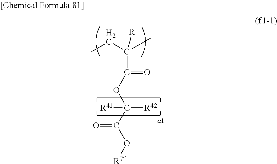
C(C(OC(C(O[R7])=O)([R42])[R41])=O)(CC)([R])C
